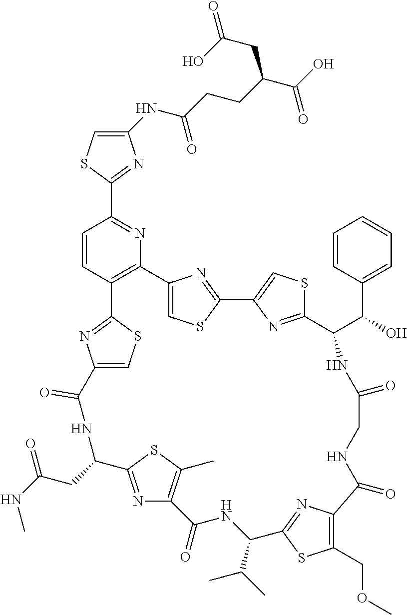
C1(NC(CCC(C(O)=O)CC(O)=O)=O)=CSC(C2=NC3=C(C=C2)C2=NC(=CS2)C(=O)NC(CC(=O)NC)C2=NC(=C(C)S2)C(=O)NC(C(C)C)C2=NC(=C(COC)S2)C(=O)NCC(=O)NC(C(C2=CC=CC=C2)O)C2=NC(=CS2)C2=NC3=CS2)=N1
